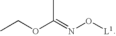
CCOC(=NO[L1])C
